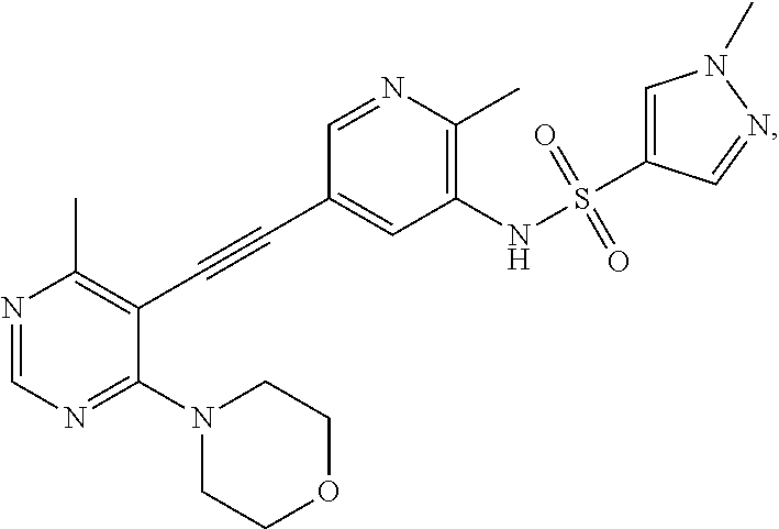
N1=CN=C(N2CCOCC2)C(C#CC2=CC(NS(=O)(=O)C3=CN(C)N=C3)=C(C)N=C2)=C1C
